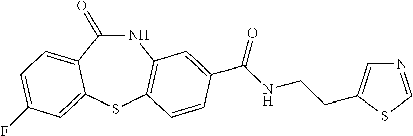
C1(=O)NC2=C(SC3=CC(F)=CC=C13)C=CC(C(NCCC1=CN=CS1)=O)=C2
